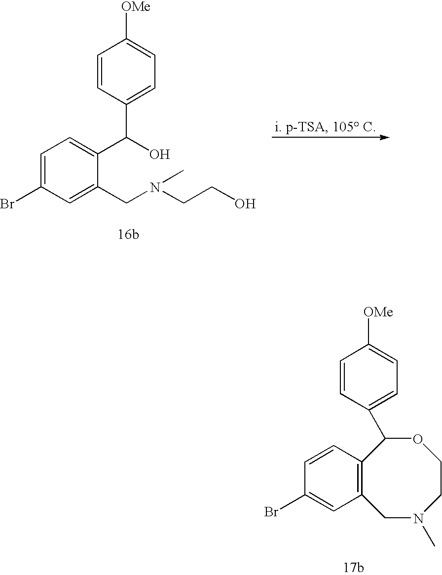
C1=C(Br)C=C(CN(CCO)C)C(C(O)C2=CC=C([OMe])C=C2)=C1.C12=C(C=CC(Br)=C1)C(C1=CC=C([OMe])C=C1)OCCN(C)C2
